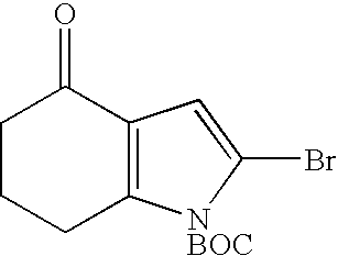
C1CCC2=C(C1=O)C=C(Br)[NBOC]2
